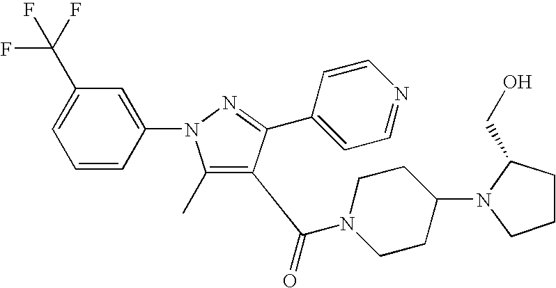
C1(C)=C(C(=O)N2CCC(N3CCCC3CO)CC2)C(C2=CC=NC=C2)=NN1C1=CC(C(F)(F)F)=CC=C1
